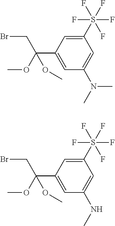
C1(S(F)(F)(F)(F)F)=CC(C(OC)(CBr)OC)=CC(N(C)C)=C1.C1(S(F)(F)(F)(F)F)=CC(C(OC)(CBr)OC)=CC(NC)=C1
